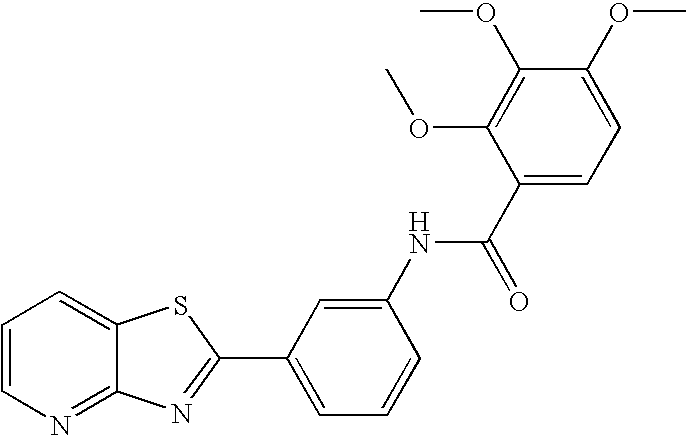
C1=CN=C2C(=C1)SC(C1=CC=CC(NC(C3=CC=C(OC)C(OC)=C3OC)=O)=C1)=N2
